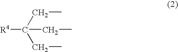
[R4]C(CC)(CC)CC
